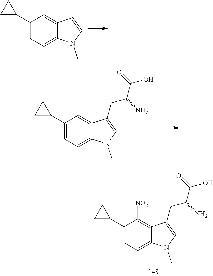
C1(C2CC2)=CC=C2C(=C1[NO2])C(CC(C(O)=O)N)=CN2C.C1(C2CC2)=CC=C2C(=C1)C=CN2C.C1(C2CC2)=CC=C2C(=C1)C(CC(C(O)=O)N)=CN2C
